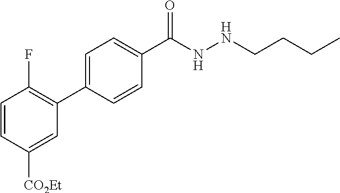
C1(C2=C(F)C=CC([CO2Et])=C2)=CC=C(C(=O)NNCCCC)C=C1
